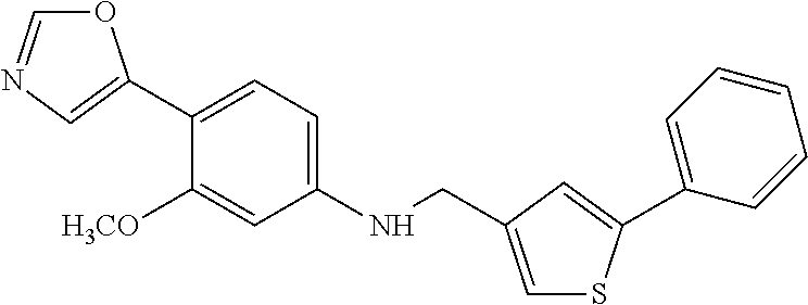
O1C=NC=C1C1=CC=C(NCC2=CSC(C3=CC=CC=C3)=C2)C=C1[H3CO]
